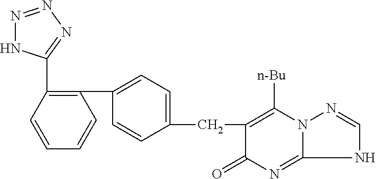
N1=NN=C(C2=C(C3=CC=C(CC4=C([n-Bu])N5C(=NC4=O)NC=N5)C=C3)C=CC=C2)N1
